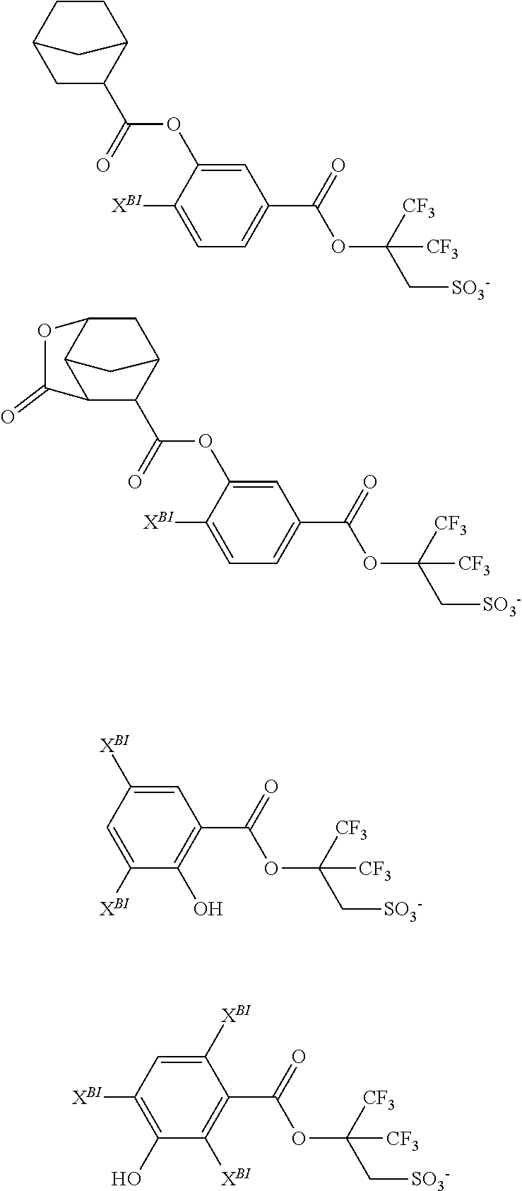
C1=C(OC(C2C3CCC(C2)C3)=O)C([XBI])=CC=C1C(OC(C[SO3-])([CF3])[CF3])=O.C1=C(OC(C2C3CC4C(C2C(=O)O4)C3)=O)C([XBI])=CC=C1C(OC(C[SO3-])([CF3])[CF3])=O.C1=C([XBI])C=C([XBI])C(O)=C1C(OC(C[SO3-])([CF3])[CF3])=O.C1([XBI])=CC([XBI])=C(O)C([XBI])=C1C(OC(C[SO3-])([CF3])[CF3])=O
